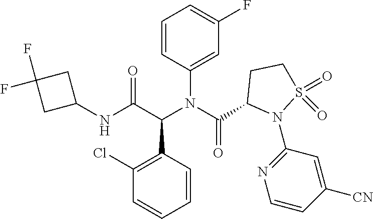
C1=CC(N(C(=O)C2N(C3=NC=CC([CN])=C3)S(=O)(=O)CC2)C(C2=C(Cl)C=CC=C2)C(=O)NC2CC(F)(F)C2)=CC(F)=C1
